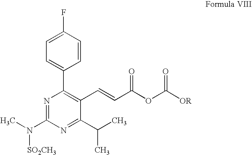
C1=CC(F)=CC=C1C1=C(C=CC(OC([OR])=O)=O)C(C(C)C)=NC(N(C)[SO2CH3])=N1
